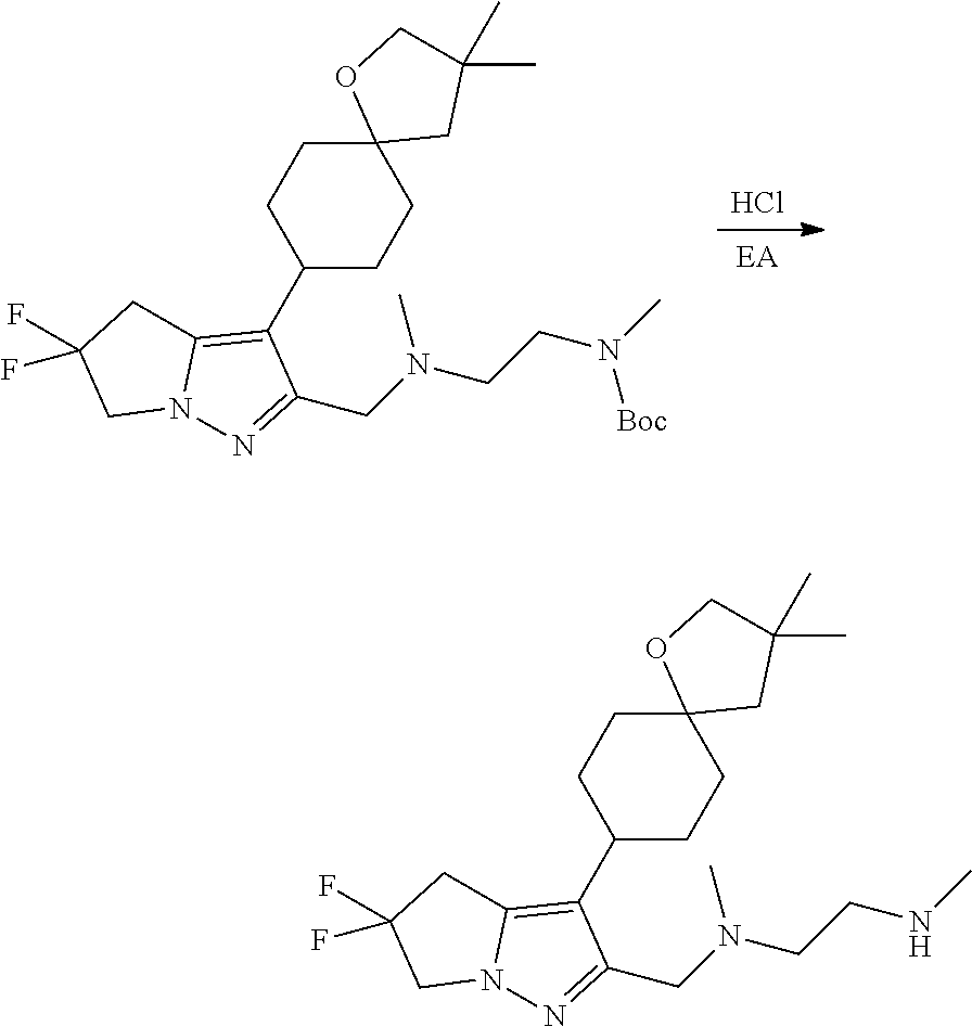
[EA].Cl.C1(C2=C3N(N=C2CN(CCN(C)[Boc])C)CC(F)(F)C3)CCC2(CC1)CC(C)(C)CO2.C1(C2=C3N(N=C2CN(CCNC)C)CC(F)(F)C3)CCC2(CC1)CC(C)(C)CO2
